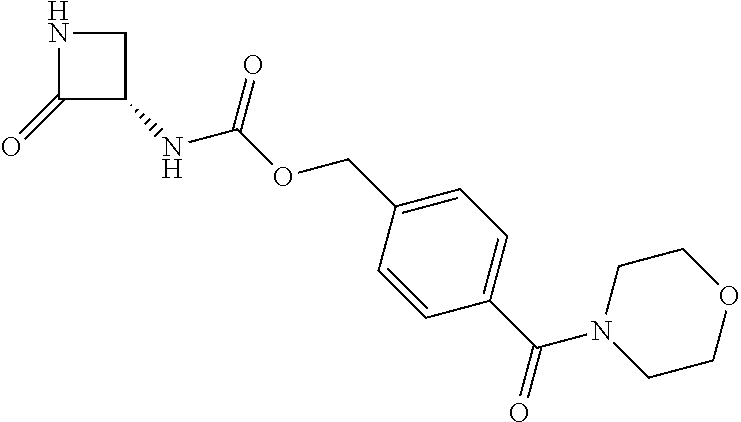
C1(=O)C(NC(OCC2=CC=C(C(=O)N3CCOCC3)C=C2)=O)CN1
